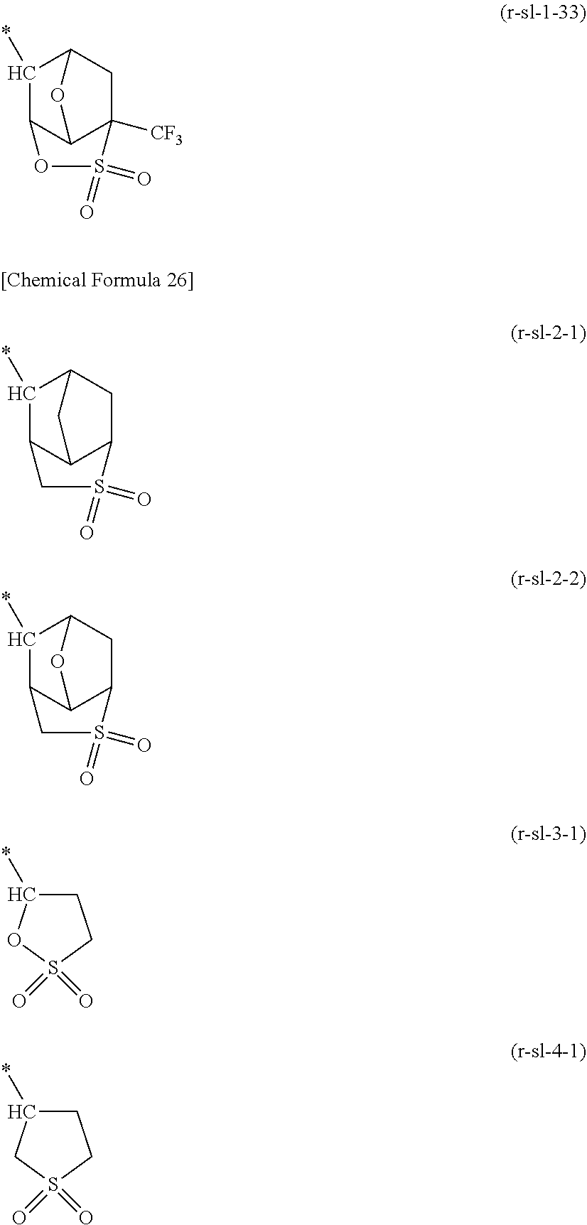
C1(*)C2CC3([CF3])C(O2)C1OS3(=O)=O.C1(*)C2CC3C(C2)C1CS3(=O)=O.C1(*)C2CC3C(O2)C1CS3(=O)=O.C1C(*)OS(=O)(=O)C1.C1C(*)CS(=O)(=O)C1
